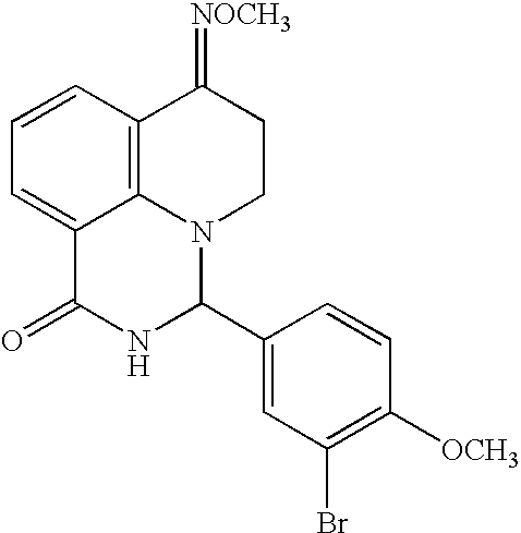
C1=CC2=C3C(=C1)C(=O)NC(C1=CC(Br)=C([OCH3])C=C1)N3CCC2=[NOCH3]
